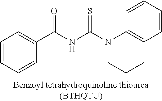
C1=CC=CC(C(NC(N2C3=C(CCC2)C=CC=C3)=S)=O)=C1
